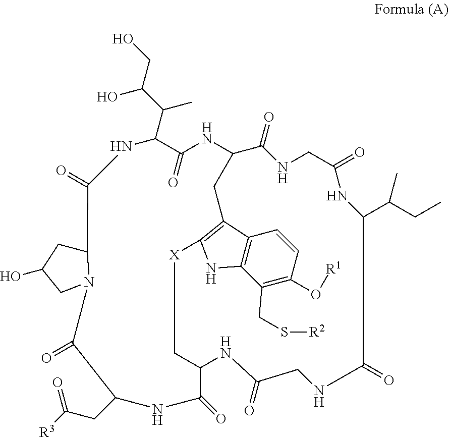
C12=C(NC3=C1CC1NC(=O)C(C(C)C(O)CO)NC(=O)C4CC(O)CN4C(=O)C(CC(=O)[R3])NC(=O)C(C[X]3)NC(=O)CNC(=O)C(C(CC)C)NC(=O)CNC1=O)C(CS[R2])=C(O[R1])C=C2
